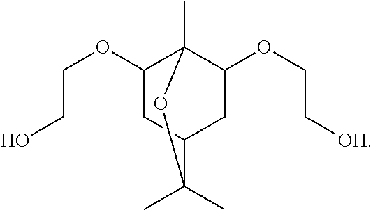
C1(OCCO)CC2CC(OCC[OH])C1(C)OC2(C)C
